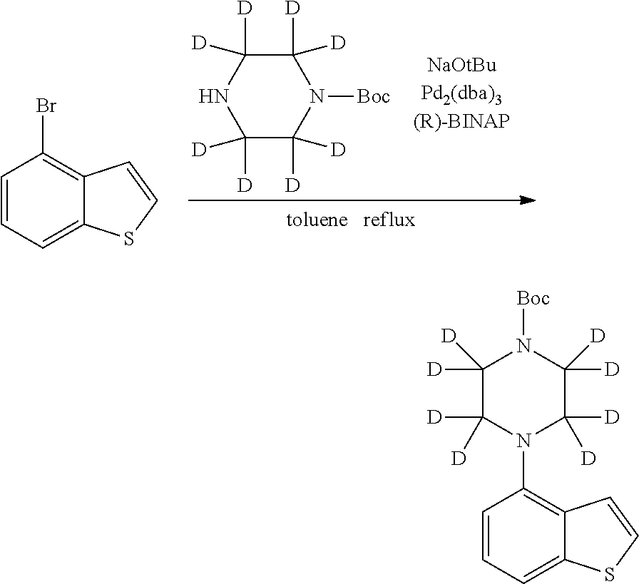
C1=CC=C2C(=C1Br)C=CS2.C1([D])([D])C([D])([D])N([Boc])C([D])([D])C([D])([D])N1.C1=CC=C2C(=C1N1C([D])([D])C([D])([D])N([Boc])C([D])([D])C1([D])[D])C=CS2
